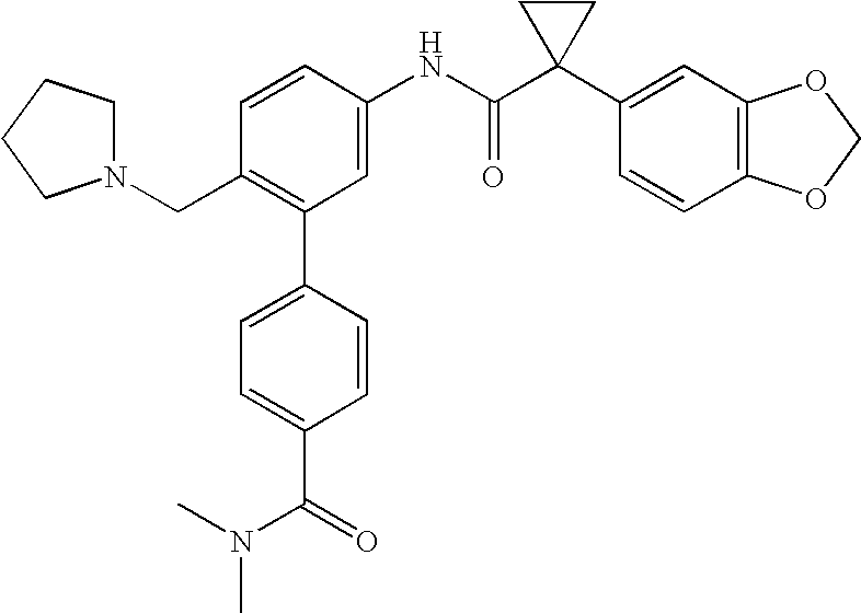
C1=CC(NC(C2(C3=CC4=C(C=C3)OCO4)CC2)=O)=CC(C2=CC=C(C(=O)N(C)C)C=C2)=C1CN1CCCC1
